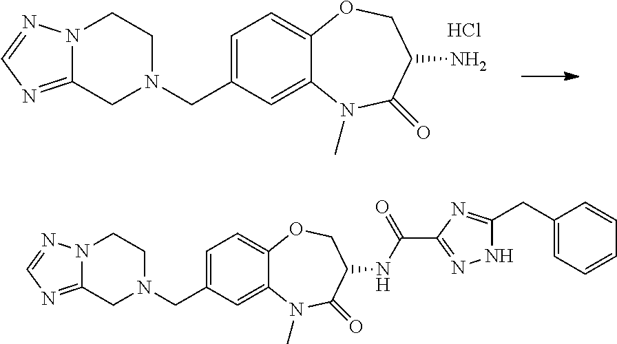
C1=C(CN2CCN3C(=NC=N3)C2)C=C2C(=C1)OCC(N)C(=O)N2C.Cl.C1=C(CN2CCN3C(=NC=N3)C2)C=C2C(=C1)OCC(NC(C1=NNC(CC3=CC=CC=C3)=N1)=O)C(=O)N2C
